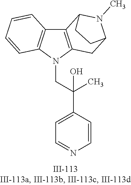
N1(CC(C2=CC=NC=C2)(C)O)C2=C(C3=C1C=CC=C3)C1N(C)C(C2)CC1
